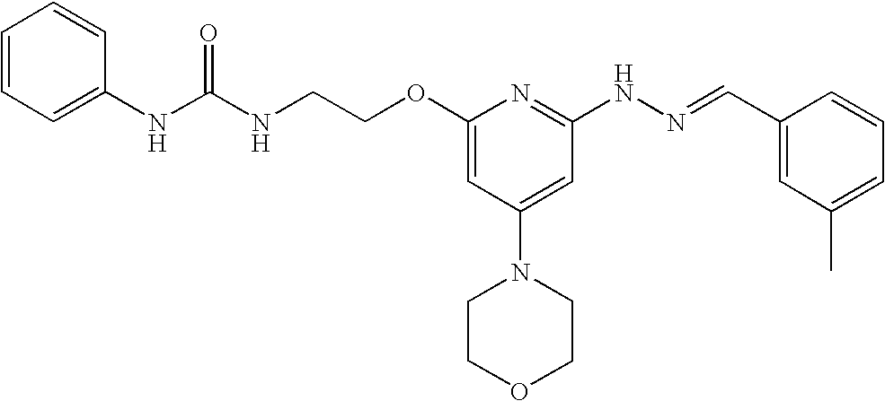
N(CCOC1=CC(N2CCOCC2)=CC(NN=CC2=CC(C)=CC=C2)=N1)C(NC1=CC=CC=C1)=O
